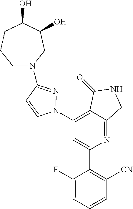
C1(N2N=C(N3CCCC(O)C(O)C3)C=C2)=C2C(=NC(C3=C([CN])C=CC=C3F)=C1)CNC2=O
